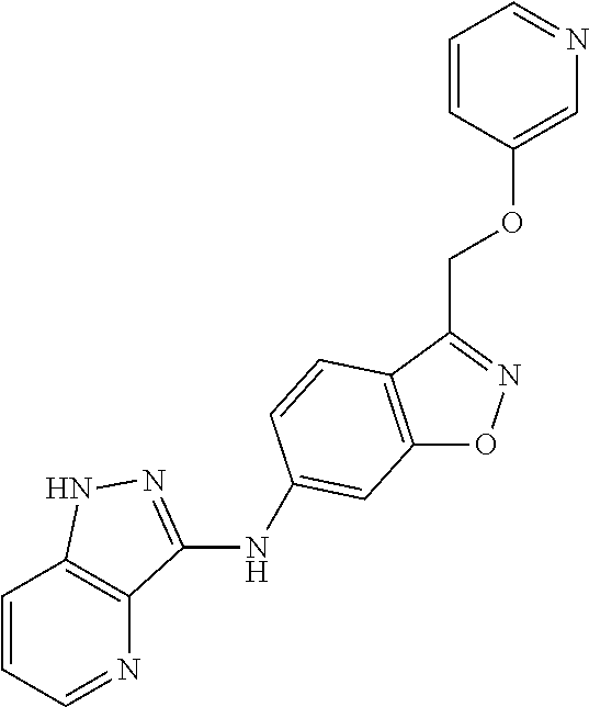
C12=C(C(COC3=CN=CC=C3)=NO1)C=CC(NC1=NNC3=C1N=CC=C3)=C2
